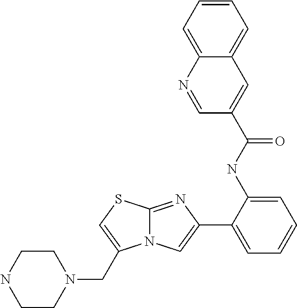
C12=NC(C3=CC=CC=C3NC(C3=CC4=CC=CC=C4N=C3)=O)=CN1C(CN1CCNCC1)=CS2
